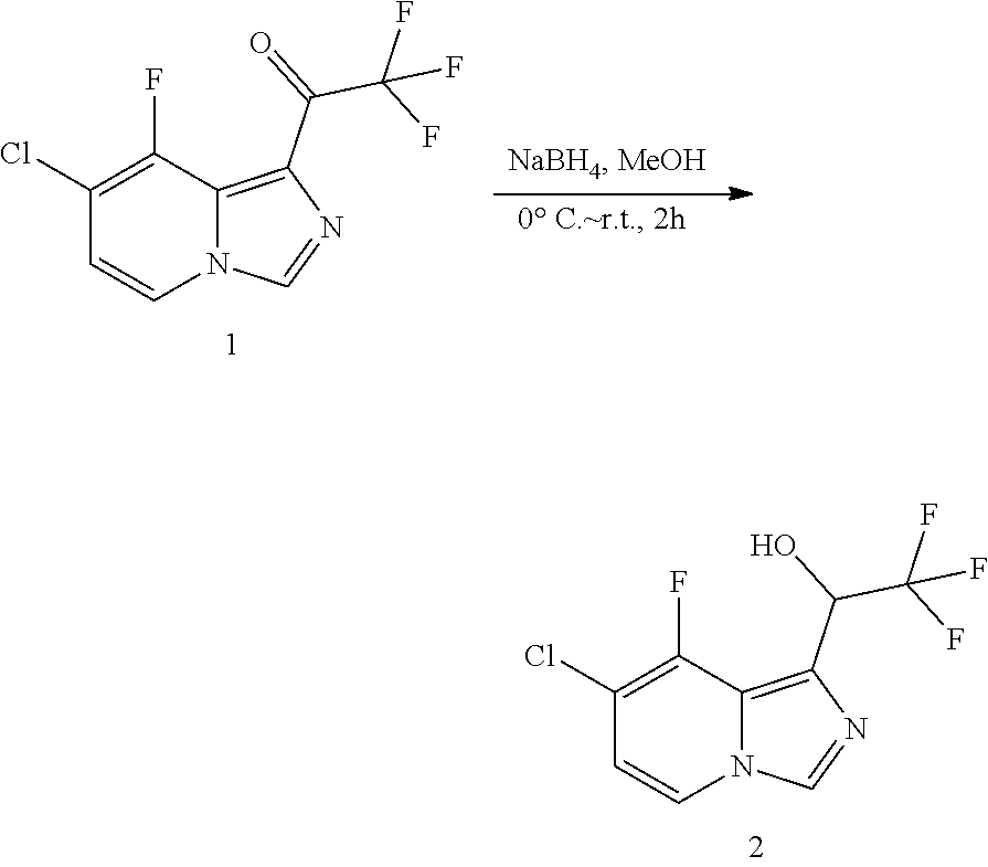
C1(Cl)=C(F)C2=C(C(O)C(F)(F)F)N=CN2C=C1.C1(Cl)=C(F)C2=C(C(=O)C(F)(F)F)N=CN2C=C1
